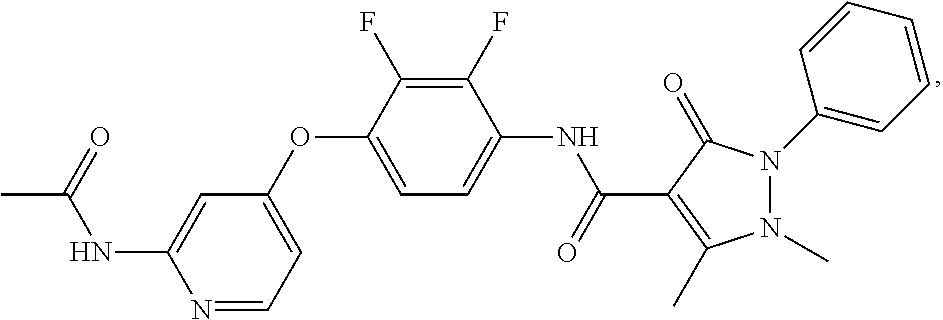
C1(OC2=CC=C(NC(C3=C(C)N(C)N(C4=CC=CC=C4)C3=O)=O)C(F)=C2F)=CC=NC(NC(=O)C)=C1
